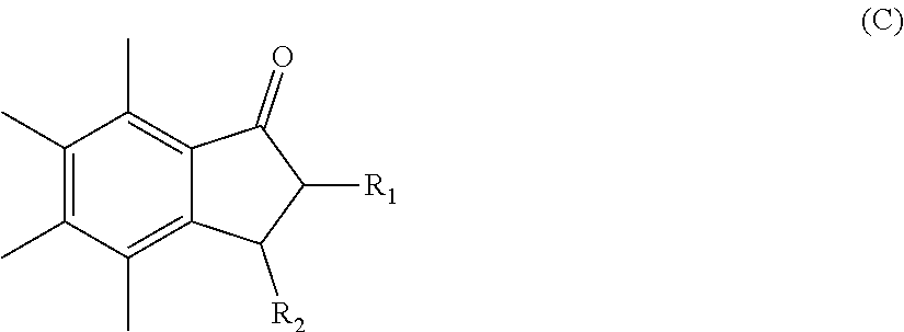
C1(C)=C(C)C(C)=C2C(=C1C)C(=O)C([R1])C2[R2]
